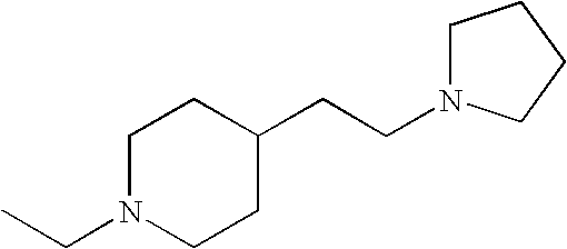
C1CC(CCN2CCCC2)CCN1CC
